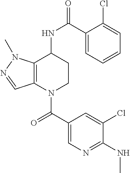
C1(C(=O)N2CCC(NC(=O)C3=CC=CC=C3Cl)C3=C2C=NN3C)=CN=C(NC)C(Cl)=C1
